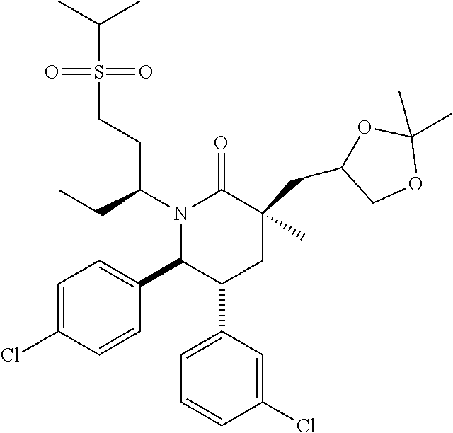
N1(C(CC)CCS(=O)(=O)C(C)C)C(C2=CC=C(Cl)C=C2)C(C2=CC=CC(Cl)=C2)CC(CC2OC(C)(C)OC2)(C)C1=O
